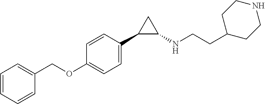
C1(C2=CC=C(OCC3=CC=CC=C3)C=C2)C(NCCC2CCNCC2)C1
